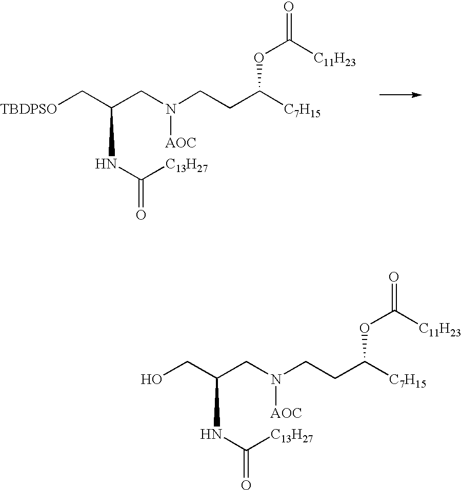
C(CN(CCC([C7H15])OC(=O)[C11H23])[AOC])(NC([C13H27])=O)C[TBDPSO].C(CN(CCC([C7H15])OC(=O)[C11H23])[AOC])(NC([C13H27])=O)CO
